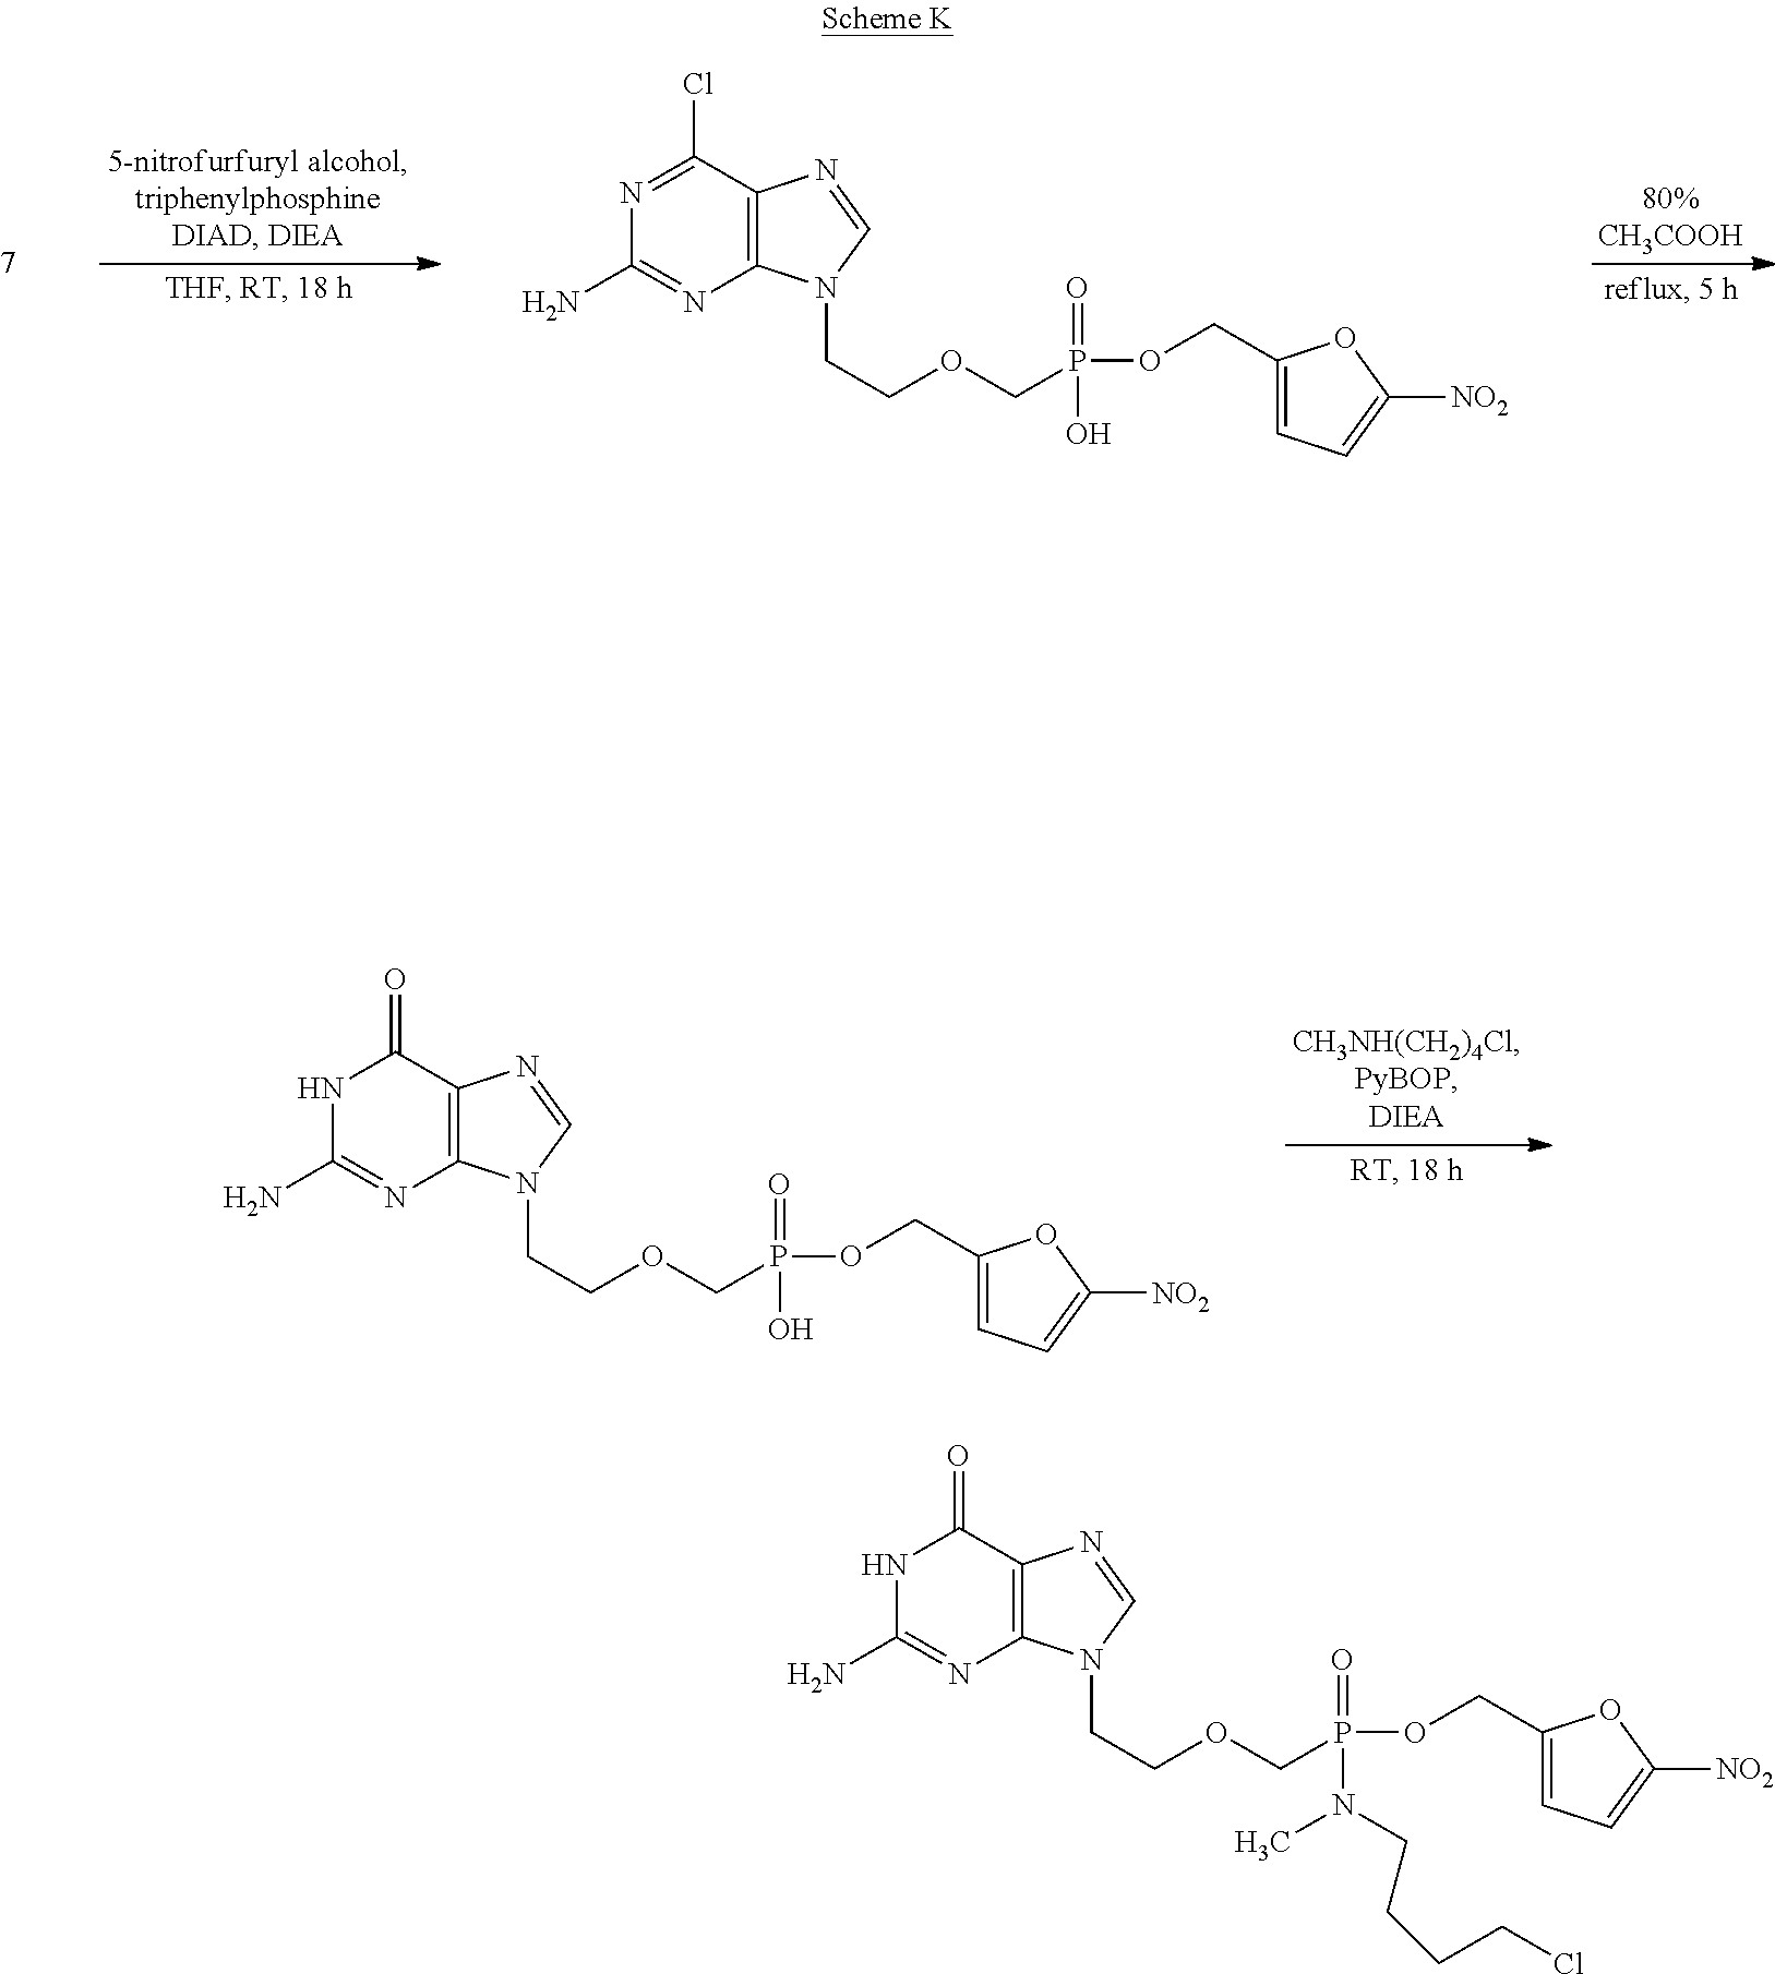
N1=C(Cl)C2=C(N=C1N)N(CCOCP(OCC1=CC=C([NO2])O1)(=O)O)C=N2.N1C(N)=NC2=C(C1=O)N=CN2CCOCP(OCC1=CC=C([NO2])O1)(=O)O.N1C(N)=NC2=C(C1=O)N=CN2CCOCP(OCC1=CC=C([NO2])O1)(=O)N(C)CCCCCl
